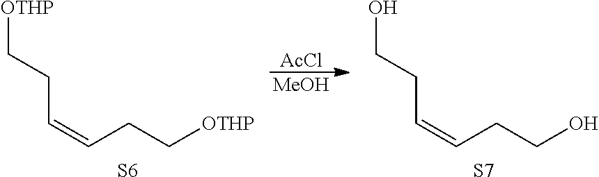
C(CC[OTHP])=CCC[OTHP].[S6].[AcCl].[MeOH].C(CCO)=CCCO.[S7]
